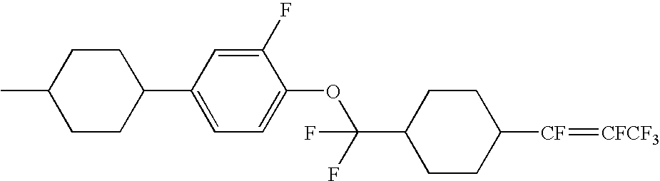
C(OC1=CC=C(C2CCC(C)CC2)C=C1F)(C1CCC([CF]=[CFCF3])CC1)(F)F
